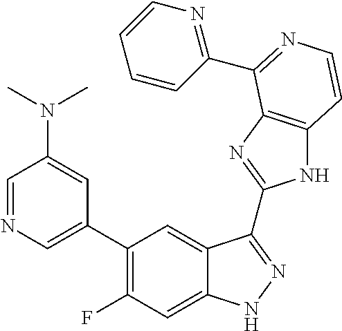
C1=C(C2=C(F)C=C3C(=C2)C(C2=NC4=C(N2)C=CN=C4C2=NC=CC=C2)=NN3)C=C(N(C)C)C=N1
